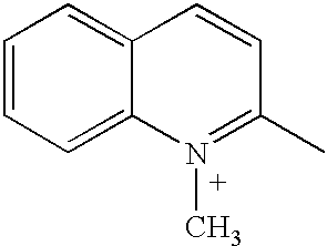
C1=CC=C2C(=C1)C=CC(C)=N2C
